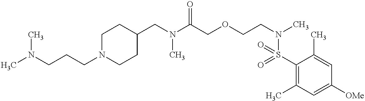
C(COCC(=O)N(C)CC1CCN(CCCN(C)C)CC1)N(S(C1=C(C)C=C([OMe])C=C1C)(=O)=O)C
